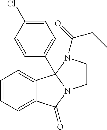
C12=CC=CC=C1C1(C3=CC=C(Cl)C=C3)N(C2=O)CCN1C(=O)CC
